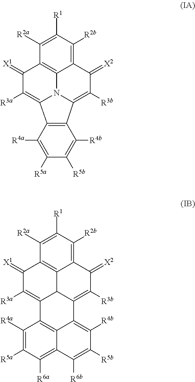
C1([R5a])=C([R4a])C2=C3C(=C1[R6a])C([R6b])=C([R5b])C([R4b])=C3C1=C([R3b])C(=[X2])C3=C([R2b])C([R1])=C([R2a])C4=C3C1C2=C([R3a])C4=[X1].C1([R2b])=C2C3=C(C([R2a])=C1[R1])C(=[X1])C([R3a])=C1N3C(=C([R3b])C2=[X2])C2=C1C([R4a])=C([R5a])C([R5b])=C2[R4b]
